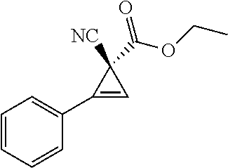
C1=CC=CC(C2=CC2([NC])C(=O)OCC)=C1
